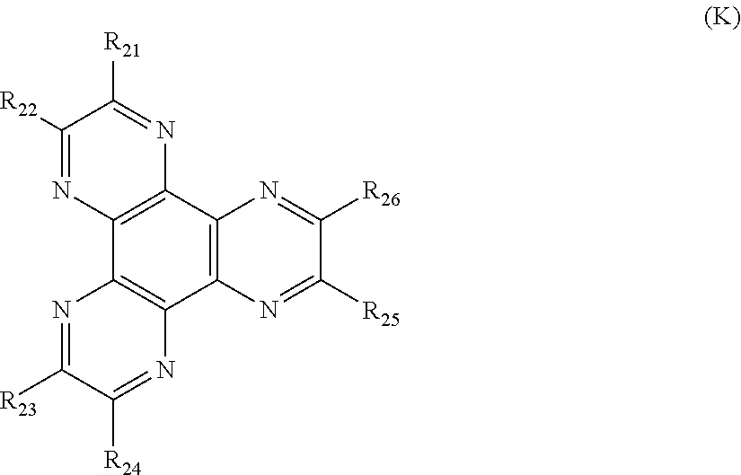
C12=C(N=C([R25])C([R26])=N1)C1=C(C3=C2N=C([R21])C([R22])=N3)N=C([R23])C([R24])=N1
